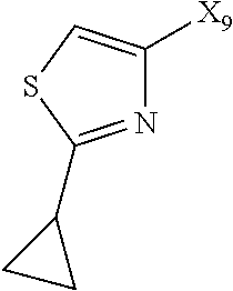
N1=C(C2CC2)SC=C1[X9]
